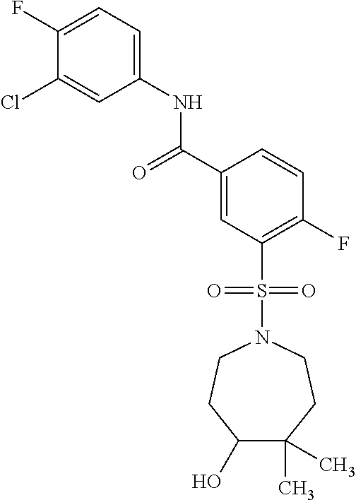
C1(F)=CC=C(NC(C2=CC(S(N3CCC(O)C(C)(C)CC3)(=O)=O)=C(F)C=C2)=O)C=C1Cl
